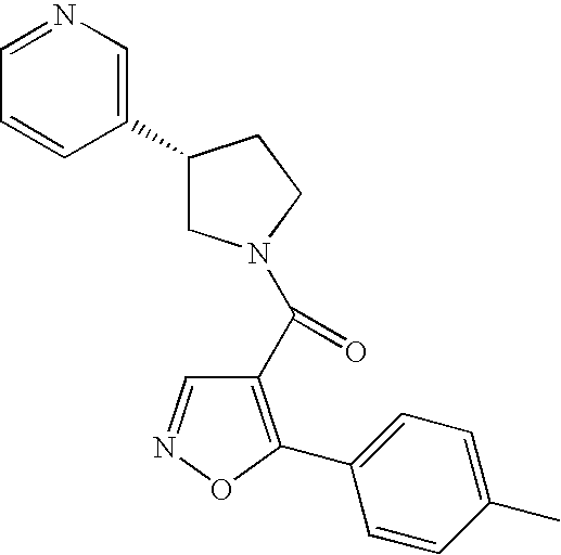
C1(C2CN(C(C3=C(C4=CC=C(C)C=C4)ON=C3)=O)CC2)=CN=CC=C1
